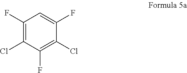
C1(F)=C(Cl)C(F)=C(Cl)C(F)=C1
